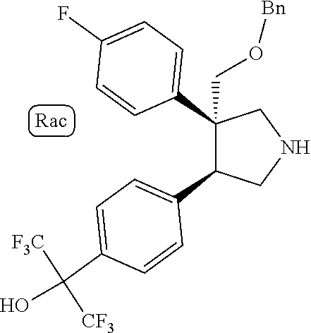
C1(C2=CC=C(F)C=C2)(CO[Bn])C(C2=CC=C(C(O)([CF3])[F3C])C=C2)CNC1
